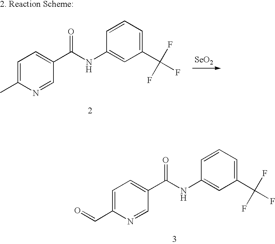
C1=C(C=O)N=CC(C(NC2=CC(C(F)(F)F)=CC=C2)=O)=C1.C1=C(C)N=CC(C(NC2=CC(C(F)(F)F)=CC=C2)=O)=C1.[SeO2]
